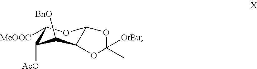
C1([MeOOC])C([AcO])C([BnO])C2C(O1)OC(C)([OtBu])O2
